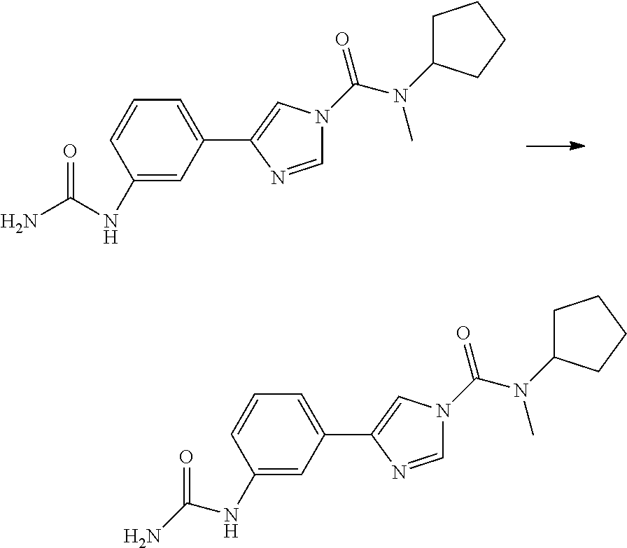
C1(NC(N)=O)=CC(C2=CN(C(N(C3CCCC3)C)=O)C=N2)=CC=C1.C1(NC(N)=O)=CC(C2=CN(C(N(C3CCCC3)C)=O)C=N2)=CC=C1
